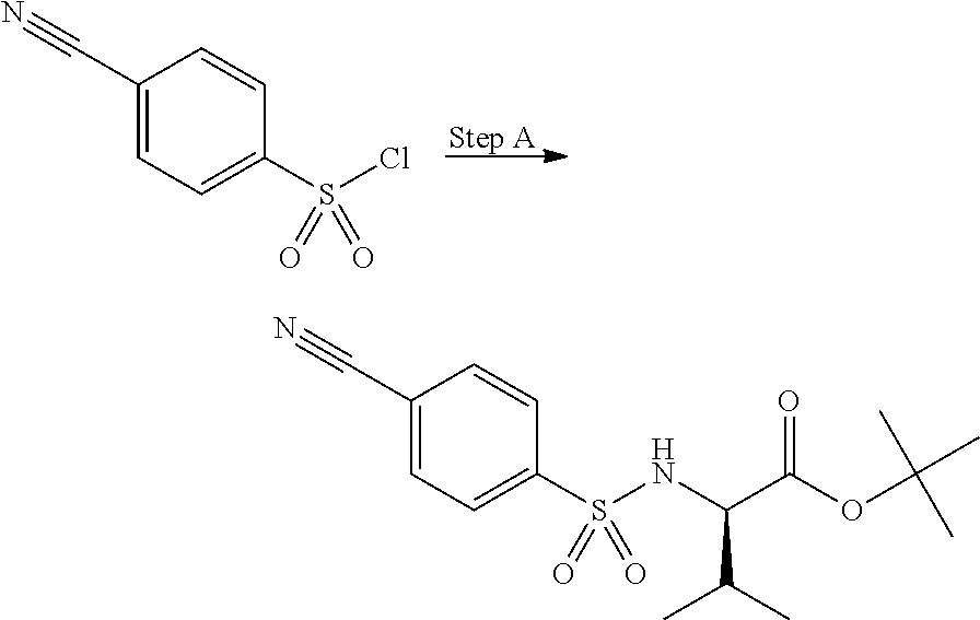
C1(C#N)=CC=C(S(Cl)(=O)=O)C=C1.C1(C#N)=CC=C(S(NC(C(OC(C)(C)C)=O)C(C)C)(=O)=O)C=C1
